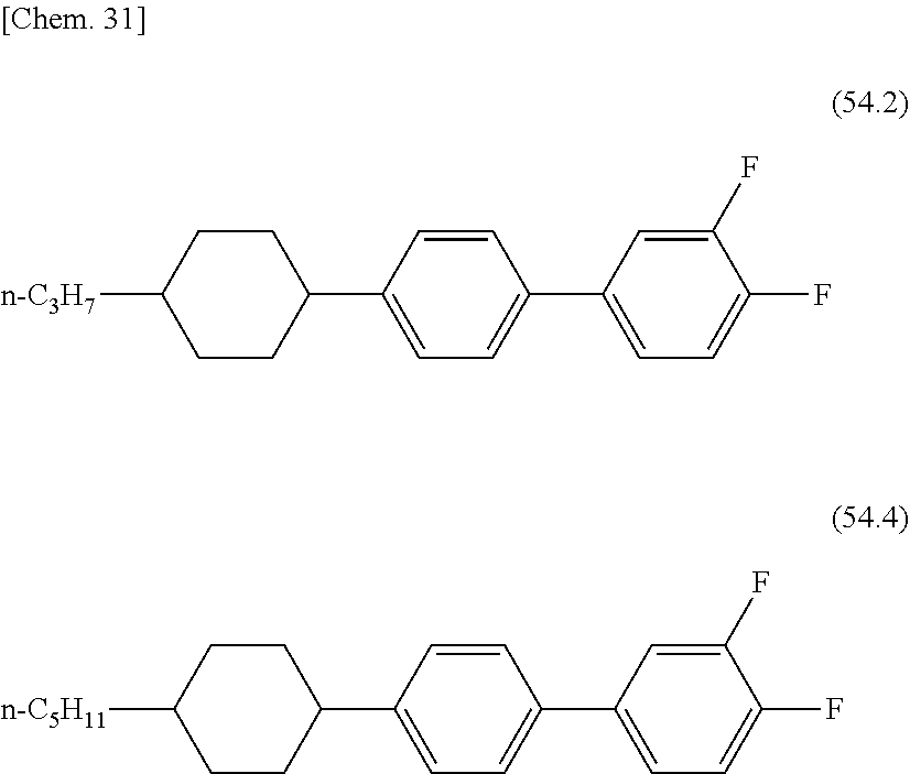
[n-C3H7]C1CCC(C2=CC=C(C3=CC=C(F)C(F)=C3)C=C2)CC1.[n-C5H11]C1CCC(C2=CC=C(C3=CC=C(F)C(F)=C3)C=C2)CC1
